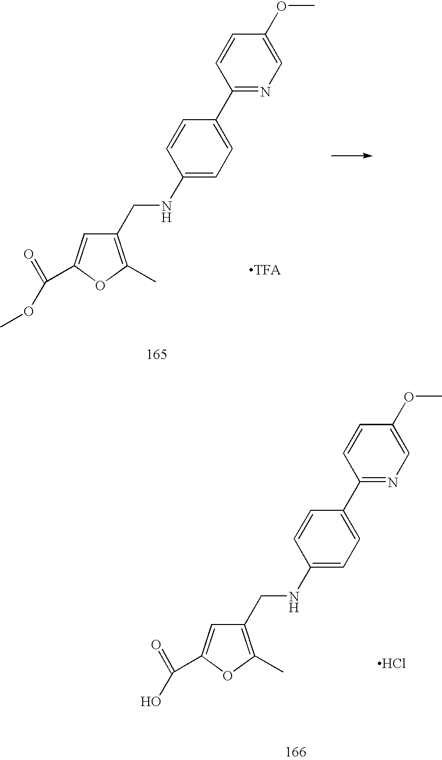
C(C1=C(C)OC(C(=O)OC)=C1)NC1=CC=C(C2=NC=C(OC)C=C2)C=C1.Cl.C(C1=C(C)OC(C(=O)O)=C1)NC1=CC=C(C2=NC=C(OC)C=C2)C=C1
